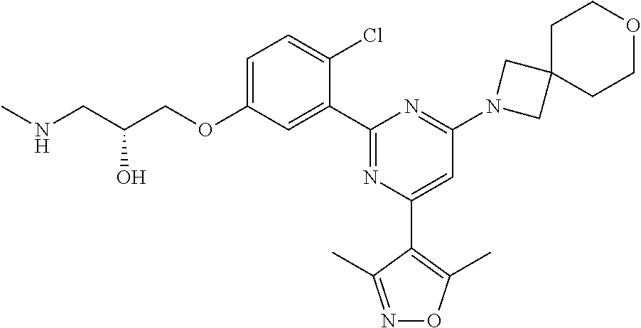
C1=C(OCC(CNC)O)C=C(C2=NC(C3=C(C)ON=C3C)=CC(N3CC4(C3)CCOCC4)=N2)C(Cl)=C1
